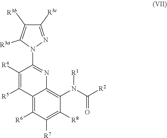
C1([R4])=C([R5])C2=C([R6])C([R7])=C([R8])C(N(C([R2])=O)[R1])=C2N=C1N1N=C([R3c])C([R3b])=C1[R3a]
